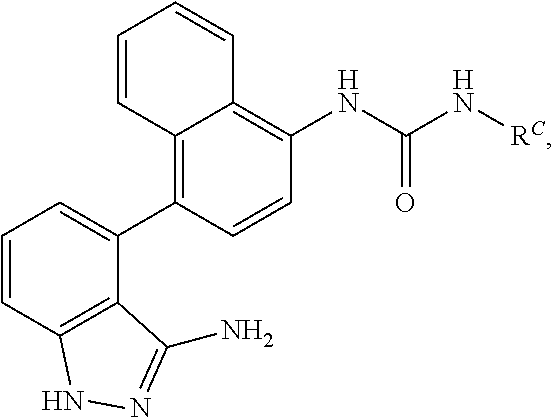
C12=C(C3=CC=CC4=C3C(N)=NN4)C=CC(NC(N[RC])=O)=C1C=CC=C2
